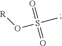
S(=O)(=O)(C)O[R]
